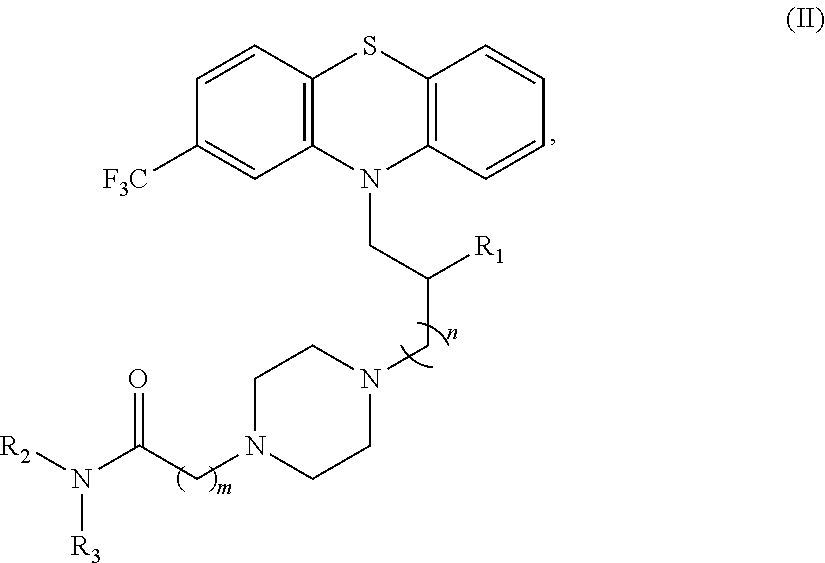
C1=CC2=C(C=C1[F3C])N(CC(CN1CCN(CC(N([R2])[R3])=O)CC1)[R1])C1=C(S2)C=CC=C1
